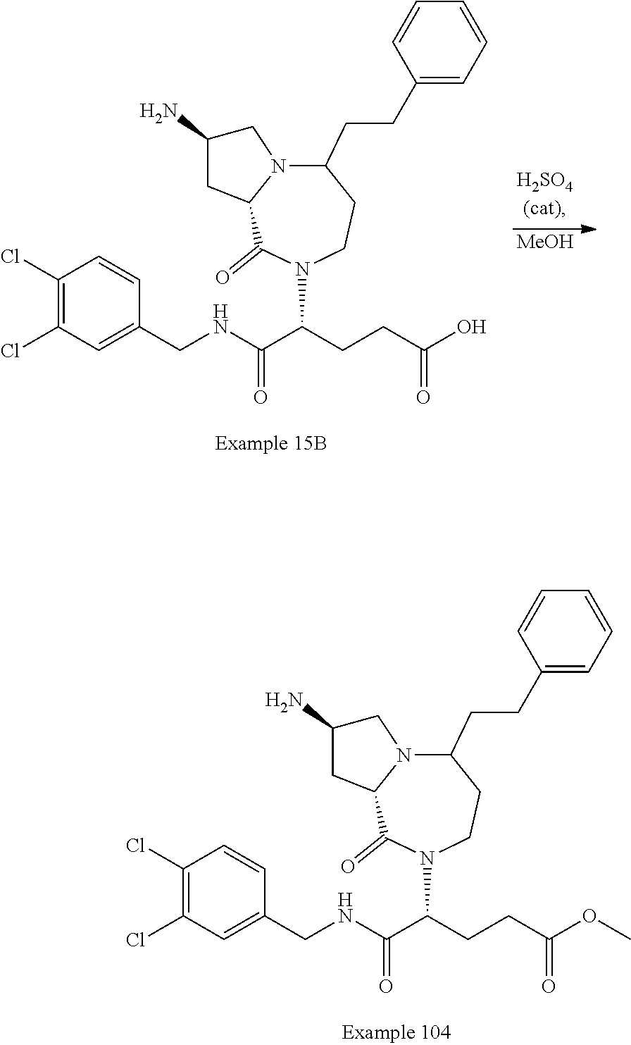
C1(Cl)=C(Cl)C=C(CNC(C(CCC(O)=O)N2CCC(CCC3=CC=CC=C3)N3C(C2=O)CC(N)C3)=O)C=C1.[MeOH].C1(Cl)=C(Cl)C=C(CNC(C(CCC(OC)=O)N2CCC(CCC3=CC=CC=C3)N3C(C2=O)CC(N)C3)=O)C=C1
